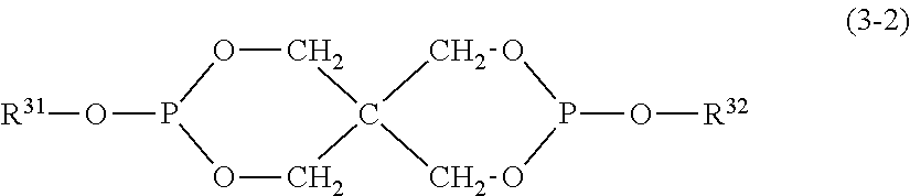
C1OP(O[R31])OCC12COP(O[R32])OC2
